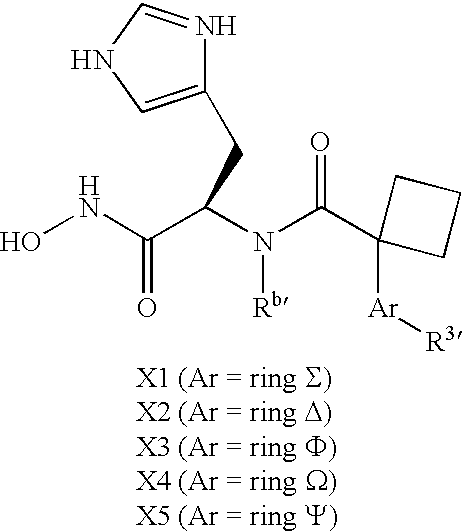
ONC(=O)C(CC1=CNC=N1)N([Rb])C(=O)C1([Ar][R3])CCC1
